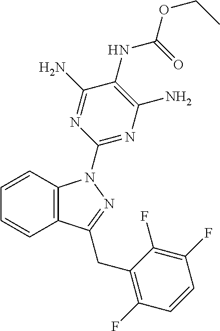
C1=CC2=C(C=C1)C(CC1=C(F)C=CC(F)=C1F)=NN2C1=NC(N)=C(NC(OCC)=O)C(N)=N1
